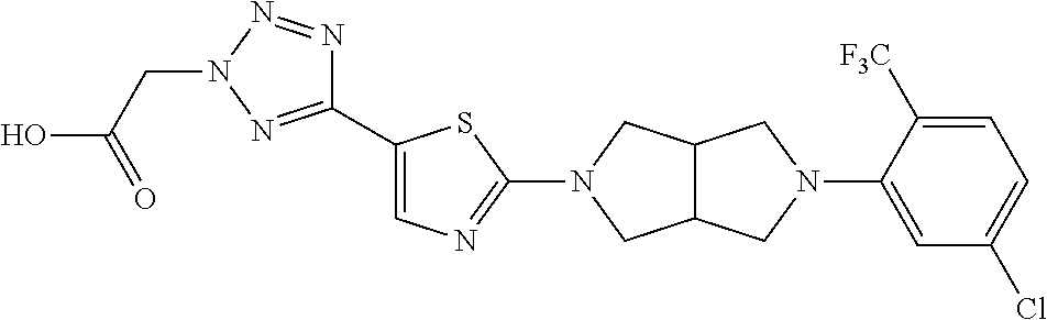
C1(C2=CN=C(N3CC4C(C3)CN(C3=CC(Cl)=CC=C3[F3C])C4)S2)=NN(CC(O)=O)N=N1
